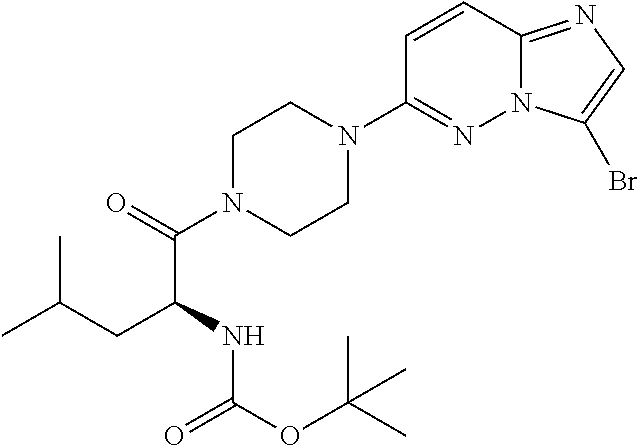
C1=CC2=NC=C(Br)N2N=C1N1CCN(C(=O)C(NC(OC(C)(C)C)=O)CC(C)C)CC1
